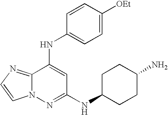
C12=NC=CN1N=C(NC1CCC(N)CC1)C=C2NC1=CC=C([OEt])C=C1
